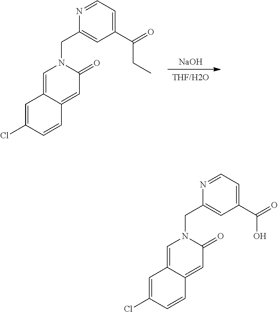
[NaOH].[THF/H2O].C12=CN(CC3=CC(C(=O)CC)=CC=N3)C(=O)C=C1C=CC(Cl)=C2.C12=CN(CC3=CC(C(=O)O)=CC=N3)C(=O)C=C1C=CC(Cl)=C2
